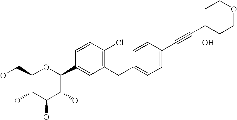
C1(CO)C(O)C(O)C(O)C(C2=CC(CC3=CC=C(C#CC4(O)CCOCC4)C=C3)=C(Cl)C=C2)O1
